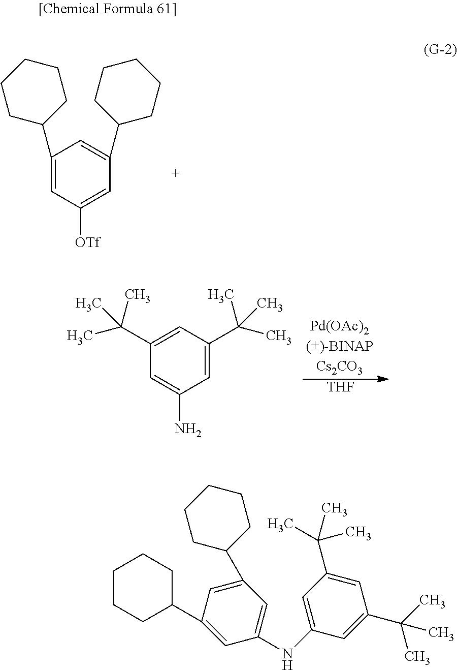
C1(C2CCCCC2)=CC([OTf])=CC(C2CCCCC2)=C1.[THF].C1=C(N)C=C(C(C)(C)C)C=C1C(C)(C)C.C1(C2CCCCC2)=CC(C2CCCCC2)=CC(NC2=CC(C(C)(C)C)=CC(C(C)(C)C)=C2)=C1
